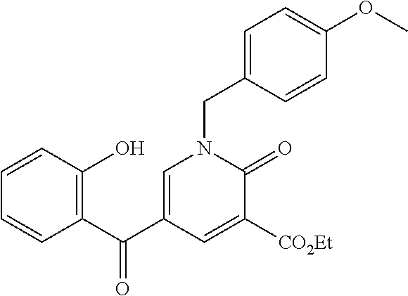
C1=CC(O)=C(C(C2=CN(CC3=CC=C(OC)C=C3)C(=O)C([CO2Et])=C2)=O)C=C1
